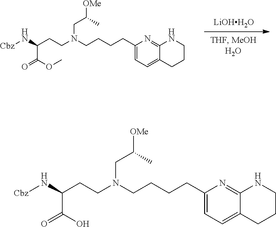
C(CN(CCCCC1=CC=C2C(=N1)NCCC2)CCC(N[Cbz])C(=O)OC)(C)[OMe].[LiOHH2O].C(CN(CCCCC1=CC=C2C(=N1)NCCC2)CCC(N[Cbz])C(=O)O)(C)[OMe]
